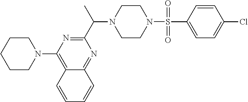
C1CN(C2=C3C(=NC(C(C)N4CCN(S(=O)(=O)C5=CC=C(Cl)C=C5)CC4)=N2)C=CC=C3)CCC1
